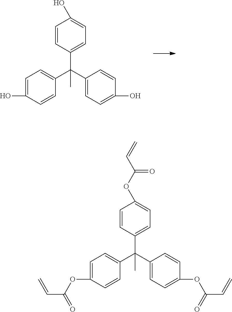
C1=CC(C(C2=CC=C(O)C=C2)(C2=CC=C(O)C=C2)C)=CC=C1O.C1=CC(C(C2=CC=C(OC(=O)C=C)C=C2)(C2=CC=C(OC(C=C)=O)C=C2)C)=CC=C1OC(=O)C=C
